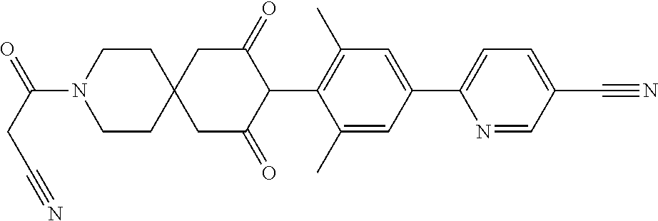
C1(C)=CC(C2=CC=C(C#N)C=N2)=CC(C)=C1C1C(=O)CC2(CC1=O)CCN(C(CC#N)=O)CC2
